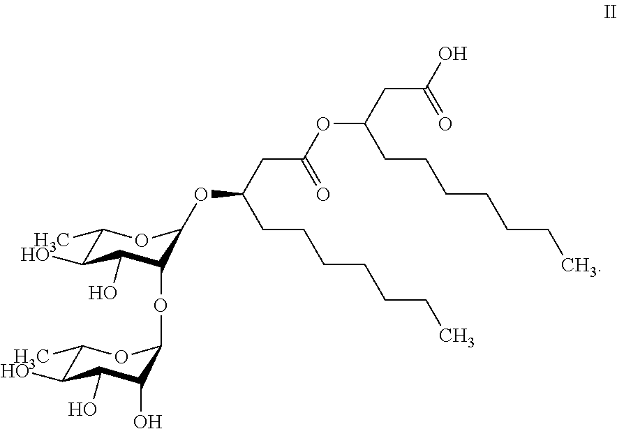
C1(C)C(O)C(O)C(OC2C(O)C(O)C(O)C(C)O2)C(OC(CCCCCCC)CC(OC(CCCCCCC)CC(O)=O)=O)O1
